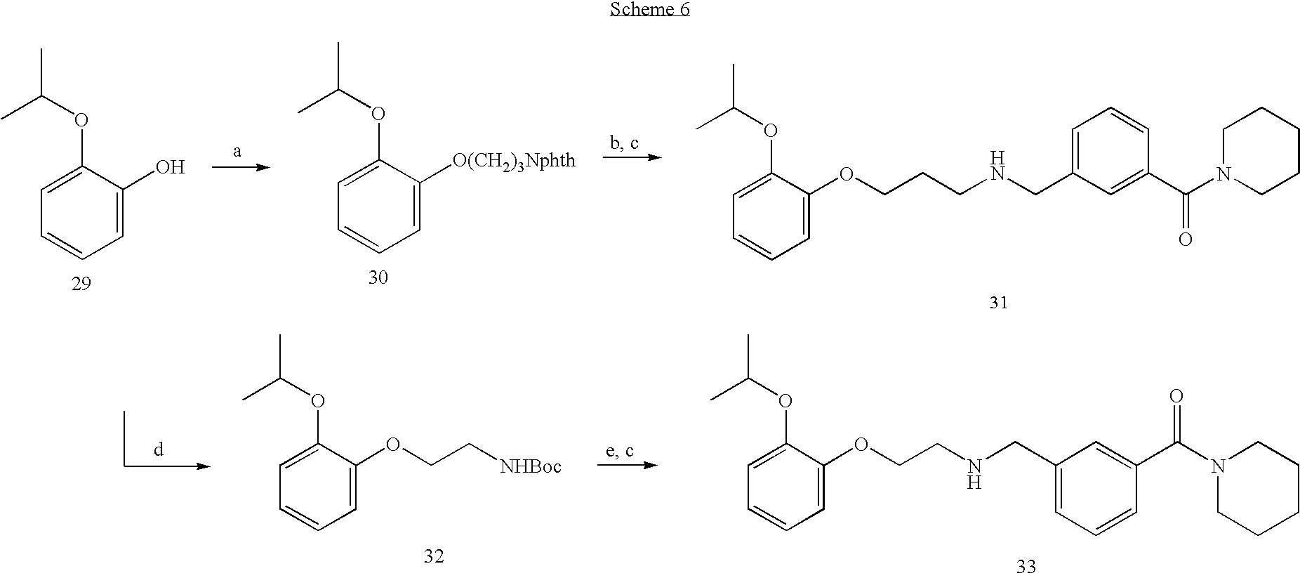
C1=C(O)C(OC(C)C)=CC=C1.C1=C([O(CH2)3Nphth])C(OC(C)C)=CC=C1.C1=C(OCCCNCC2=CC=CC(C(N3CCCCC3)=O)=C2)C(OC(C)C)=CC=C1.C1=C(OCC[NHBoc])C(OC(C)C)=CC=C1.C1=C(OCCNCC2=CC=CC(C(N3CCCCC3)=O)=C2)C(OC(C)C)=CC=C1
